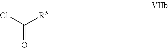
ClC([R5])=O
